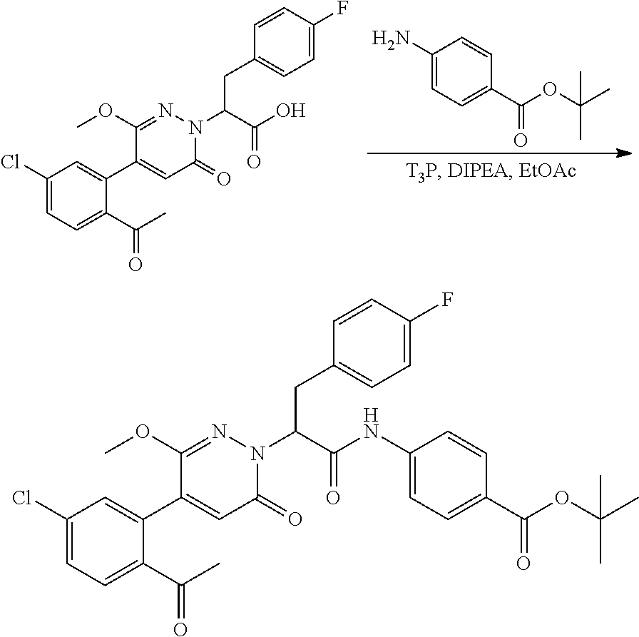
C1(N)=CC=C(C(OC(C)(C)C)=O)C=C1.C1(Cl)=CC=C(C(=O)C)C(C2=CC(=O)N(C(C(=O)O)CC3=CC=C(F)C=C3)N=C2OC)=C1.C1(Cl)=CC=C(C(=O)C)C(C2=CC(=O)N(C(C(=O)NC3=CC=C(C(OC(C)(C)C)=O)C=C3)CC3=CC=C(F)C=C3)N=C2OC)=C1
